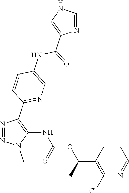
N1=NC(C2=NC=C(NC(C3=CNC=N3)=O)C=C2)=C(NC(OC(C2=C(Cl)N=CC=C2)C)=O)N1C
